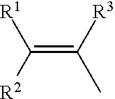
C(=C([R3])C)([R2])[R1]
